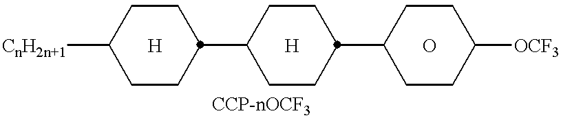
[CnH2n+1]C1CCC(C2CCC(C3CCC([OCF3])CC3)CC2)CC1.[H].O.[H]
